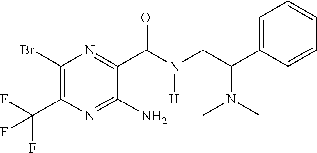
C1(Br)=C(C(F)(F)F)N=C(N)C(C(N(CC(C2=CC=CC=C2)N(C)C)[H])=O)=N1
